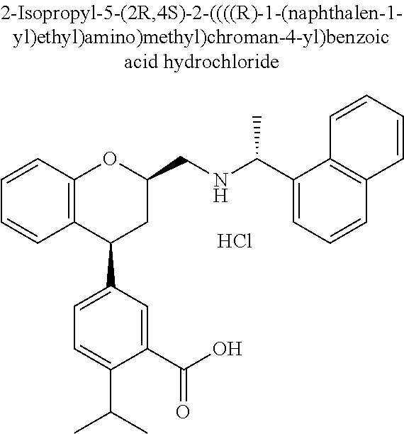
C12=C(C(C3=CC=C(C(C)C)C(C(O)=O)=C3)CC(CNC(C)C3=CC=CC4=C3C=CC=C4)O1)C=CC=C2.Cl
